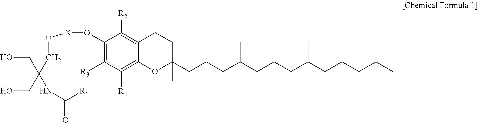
C1(O[X]OCC(NC(=O)[R1])(CO)CO)=C([R3])C([R4])=C2C(=C1[R2])CCC(CCCC(CCCC(CCCC(C)C)C)C)(C)O2
